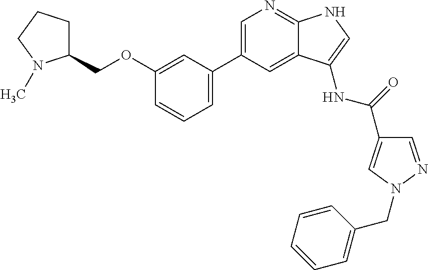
C1=C(C2=CC=CC(OCC3CCCN3C)=C2)C=C2C(=N1)NC=C2NC(=O)C1=CN(CC2=CC=CC=C2)N=C1
